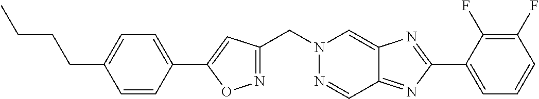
N1=C(CN2N=CC3=NC(C4=CC=CC(F)=C4F)=NC3=C2)C=C(C2=CC=C(CCCC)C=C2)O1
